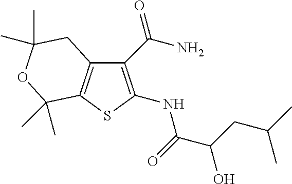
C1(C(N)=O)=C(NC(=O)C(CC(C)C)O)SC2=C1CC(C)(C)OC2(C)C
